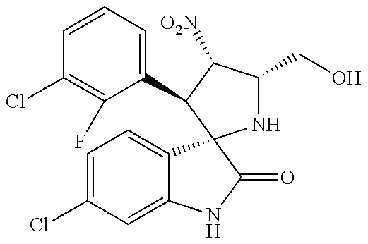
N1C(CO)C([O2N])C(C2=CC=CC(Cl)=C2F)C12C1=CC=C(Cl)C=C1NC2=O
